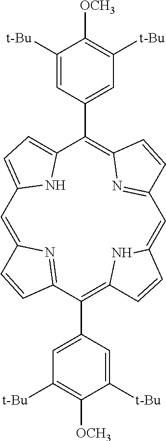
C1=C2N=C(C(C3=CC([t-Bu])=C([OCH3])C([t-Bu])=C3)=C3NC(=CC4=NC(=C(C5=CC([t-Bu])=C([OCH3])C([t-Bu])=C5)C5=CC=C1N5)C=C4)C=C3)C=C2
